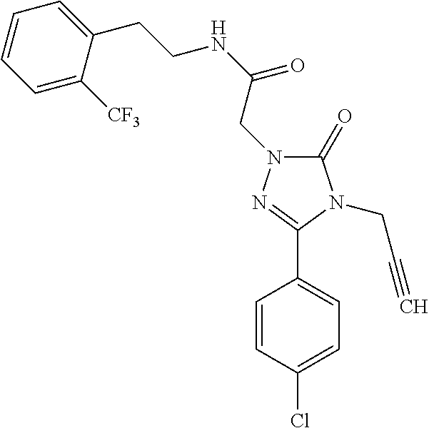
C1(=O)N(CC(NCCC2=CC=CC=C2[CF3])=O)N=C(C2=CC=C(Cl)C=C2)N1CC#C
